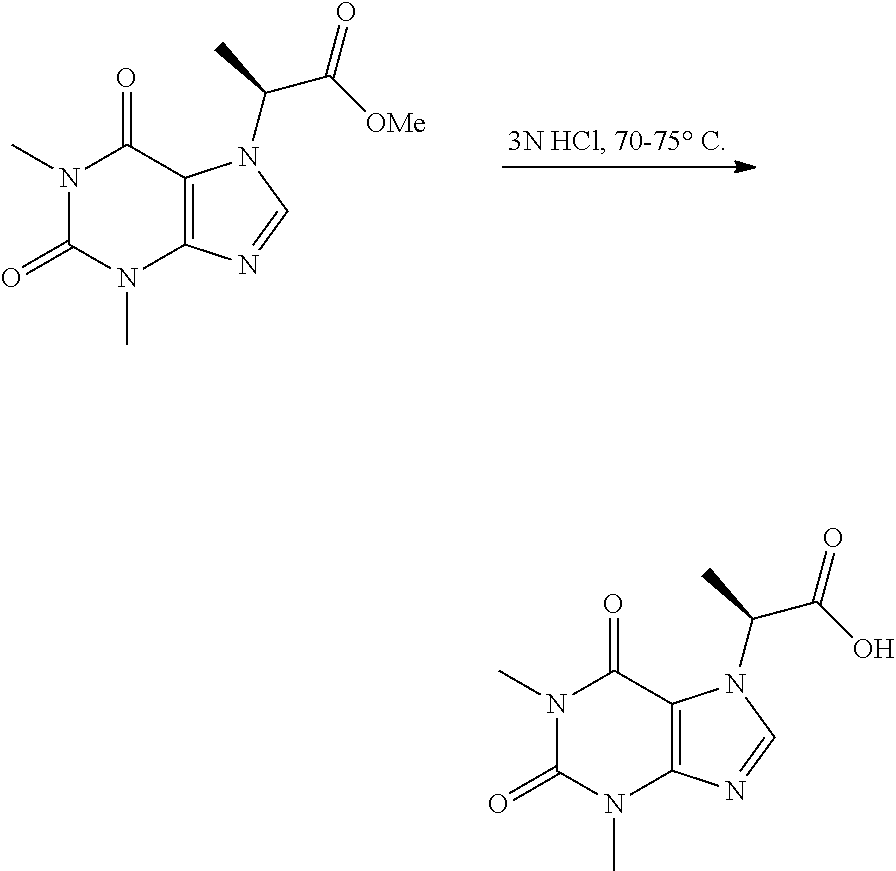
N1(C)C(=O)N(C)C2=C(C1=O)N(C(C([OMe])=O)C)C=N2.N1(C)C(=O)N(C)C2=C(C1=O)N(C(C(O)=O)C)C=N2
